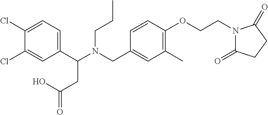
C1(C(N(CC2=CC(C)=C(OCCN3C(=O)CCC3=O)C=C2)CCC)CC(=O)O)=CC=C(Cl)C(Cl)=C1
